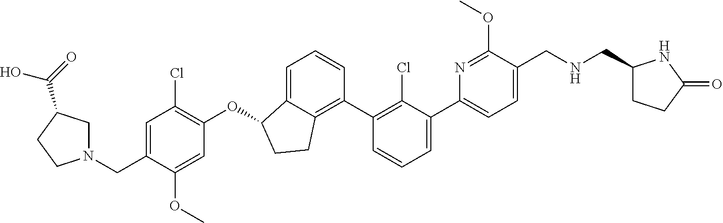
O(C1C2=CC=CC(C3=C(Cl)C(C4=CC=C(CNCC5CCC(=O)N5)C(OC)=N4)=CC=C3)=C2CC1)C1=C(Cl)C=C(CN2CC(C(=O)O)CC2)C(OC)=C1
